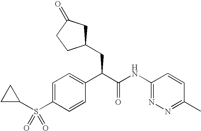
C1=C(S(C2CC2)(=O)=O)C=CC(C(C(NC2=NN=C(C)C=C2)=O)CC2CC(=O)CC2)=C1
